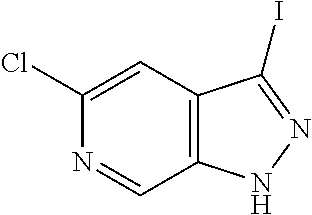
N1=CC2=C(C=C1Cl)C(I)=NN2
